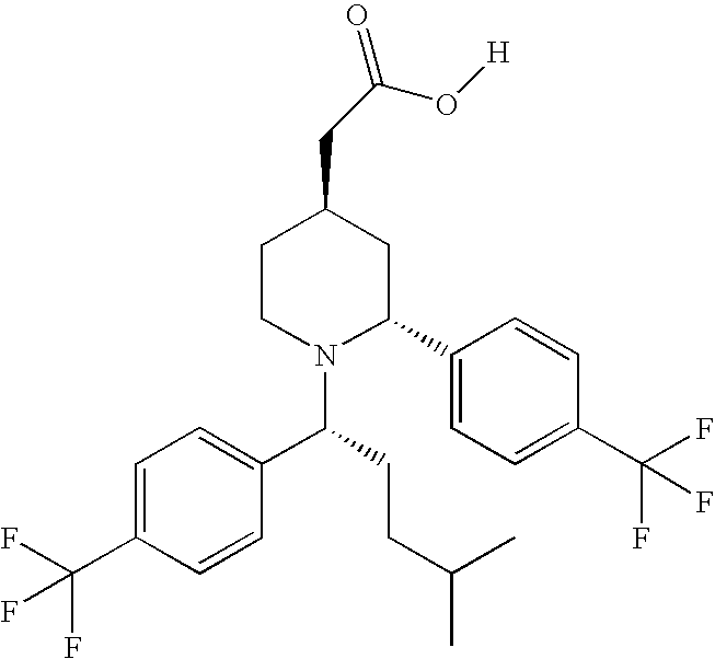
C1CN(C(CCC(C)C)C2=CC=C(C(F)(F)F)C=C2)C(C2=CC=C(C(F)(F)F)C=C2)CC1CC(O[H])=O
